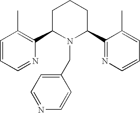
C1=CC=NC(C2N(CC3=CC=NC=C3)C(C3=NC=CC=C3C)CCC2)=C1C
